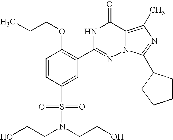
C1=CC(S(=O)(=O)N(CCO)CCO)=CC(C2=NN3C(=C(C)N=C3C3CCCC3)C(=O)N2)=C1OCCC
